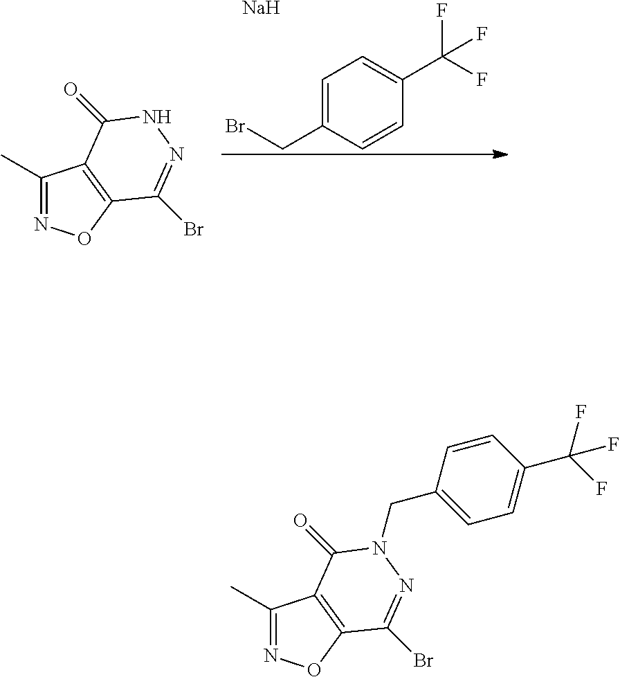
C1(C)=NOC2=C1C(=O)NN=C2Br.C1=C(CBr)C=CC(C(F)(F)F)=C1.[Na].C1(C)=NOC2=C1C(=O)N(CC1=CC=C(C(F)(F)F)C=C1)N=C2Br
